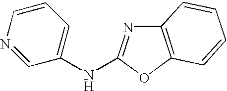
C12=C(OC(NC3=CC=CN=C3)=N1)C=CC=C2
